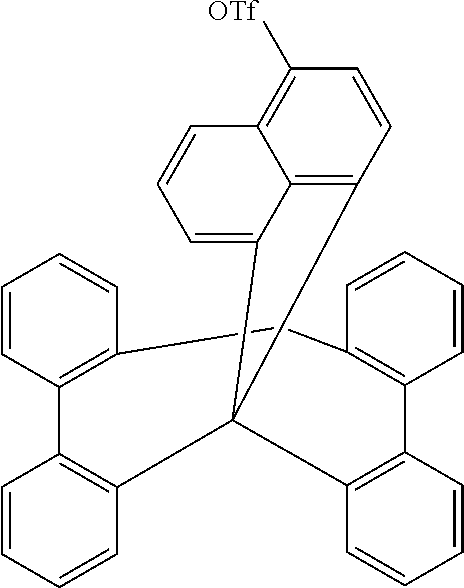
C12=C3C=CC([OTf])=C1C=CC=C2C31C2=C(C3=C(C=CC=C3)CC3=C(C=CC=C3)C3=C1C=CC=C3)C=CC=C2
